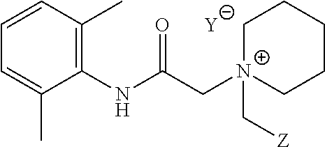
[Y].C1=C(C)C(NC(C[N+]2(C[Z])CCCCC2)=O)=C(C)C=C1
